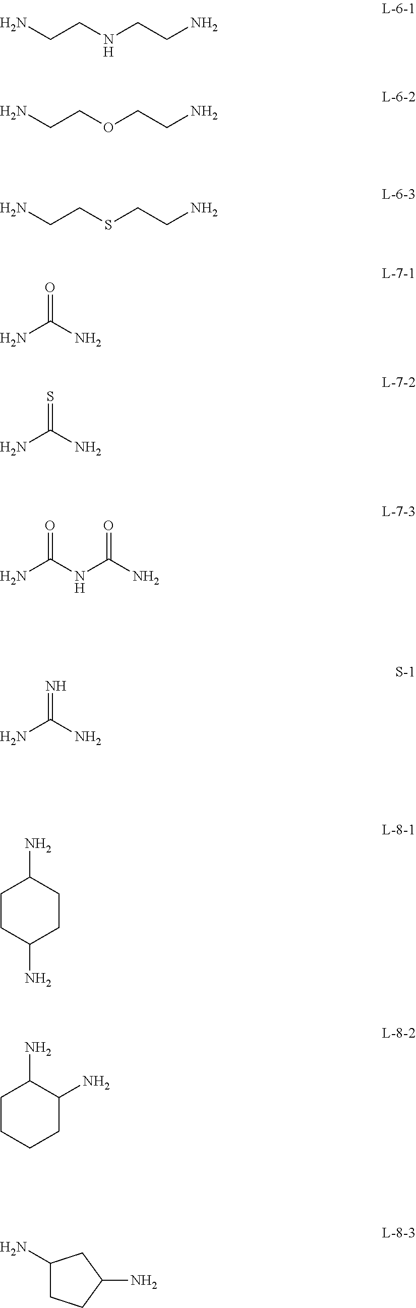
NCCNCCN.NCCOCCN.O=C(N)N.S=C(N)N.O=C(NC(N)=O)N.N=C(N)N.NC1CCC(N)CC1.NC1CCCCC1N.C1(N)CCC(N)C1.NCCSCCN
